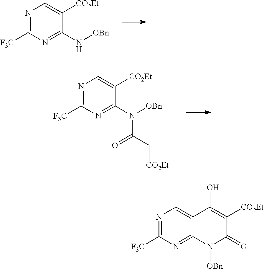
N1=C([F3C])N=C(N[OBn])C([CO2Et])=C1.N1=C([F3C])N=C(N([OBn])C(=O)C[CO2Et])C([CO2Et])=C1.N1=C([F3C])N=C2C(=C1)C(O)=C([CO2Et])C(=O)N2[OBn]
